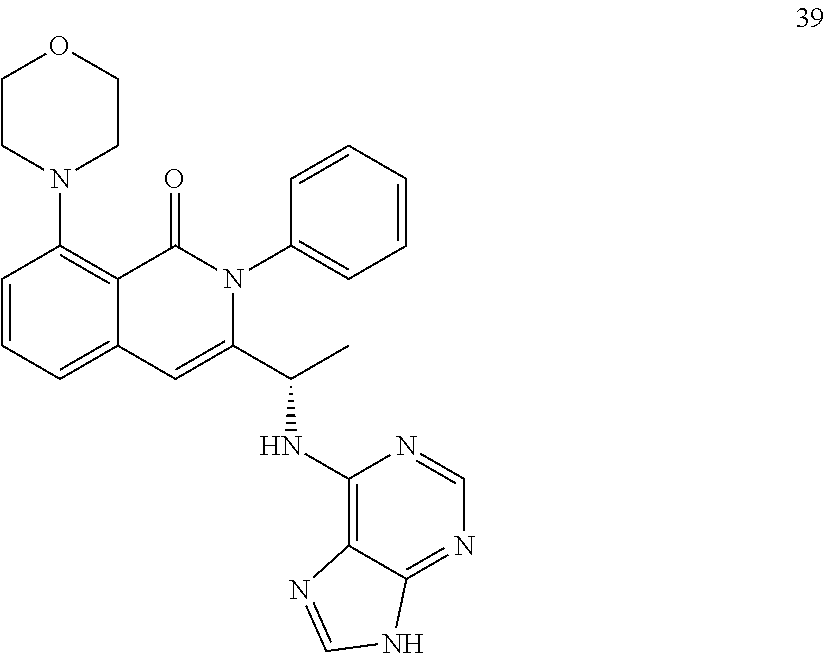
C1=C(C(C)NC2=C3C(=NC=N2)NC=N3)N(C2=CC=CC=C2)C(=O)C2=C(N3CCOCC3)C=CC=C12
